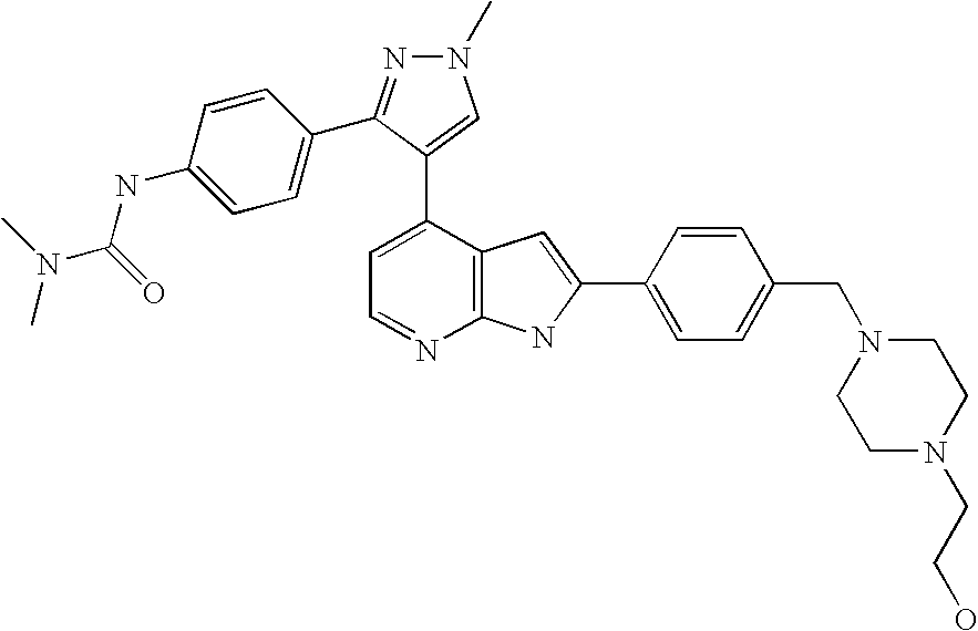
C1=C(C2=CN(C)N=C2C2=CC=C(NC(=O)N(C)C)C=C2)C2=C(N=C1)NC(C1=CC=C(CN3CCN(CCO)CC3)C=C1)=C2
